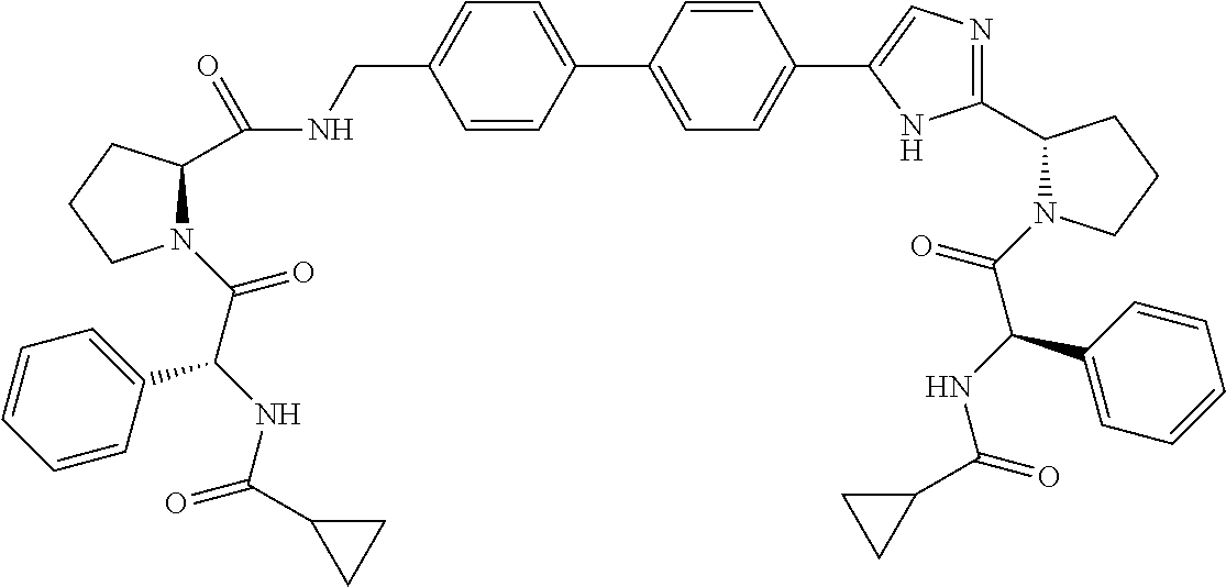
C1=CC(C2=CC=C(C3=CN=C(C4N(C(=O)C(NC(=O)C5CC5)C5=CC=CC=C5)CCC4)N3)C=C2)=CC=C1CNC(C1N(C(=O)C(NC(C2CC2)=O)C2=CC=CC=C2)CCC1)=O
